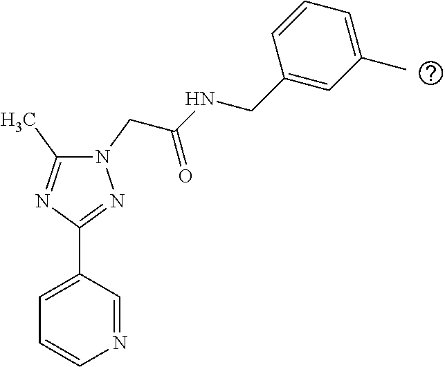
N1(CC(NCC2=CC(C)=CC=C2)=O)C(C)=NC(C2=CC=CN=C2)=N1
